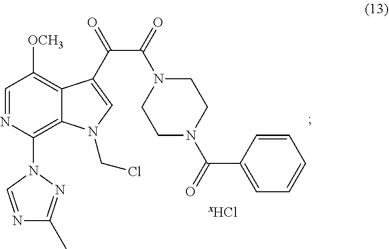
C1=NC(N2C=NC(C)=N2)=C2C(=C1[OCH3])C(C(=O)C(=O)N1CCN(C(=O)C3=CC=CC=C3)CC1)=CN2CCl
